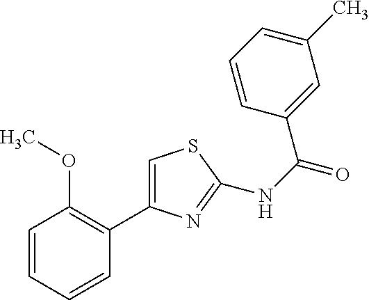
C1=CC=CC(C2=CSC(NC(C3=CC(C)=CC=C3)=O)=N2)=C1OC
